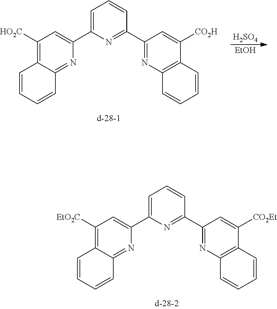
C1([EtO2C])=C2C(=NC(C3=CC=CC(C4=NC5=C(C([CO2Et])=C4)C=CC=C5)=N3)=C1)C=CC=C2.C1([HO2C])=C2C(=NC(C3=CC=CC(C4=NC5=C(C([CO2H])=C4)C=CC=C5)=N3)=C1)C=CC=C2.[H2SO4].[EtOH]
